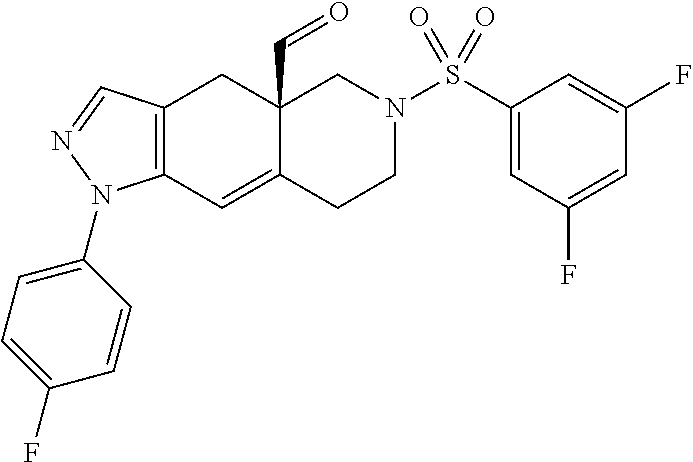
C12(C=O)C(=CC3=C(C1)C=NN3C1=CC=C(F)C=C1)CCN(S(=O)(=O)C1=CC(F)=CC(F)=C1)C2
